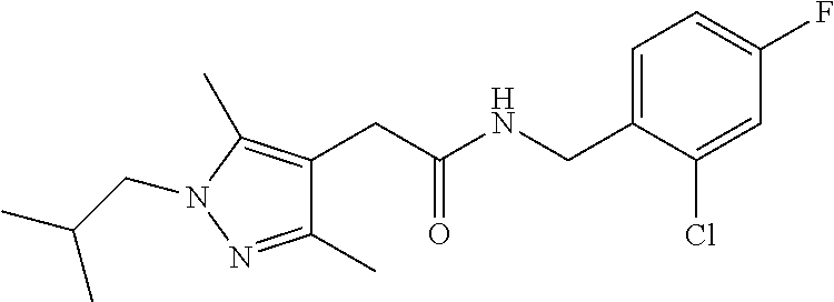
C1=C(CNC(CC2=C(C)N(CC(C)C)N=C2C)=O)C(Cl)=CC(F)=C1
